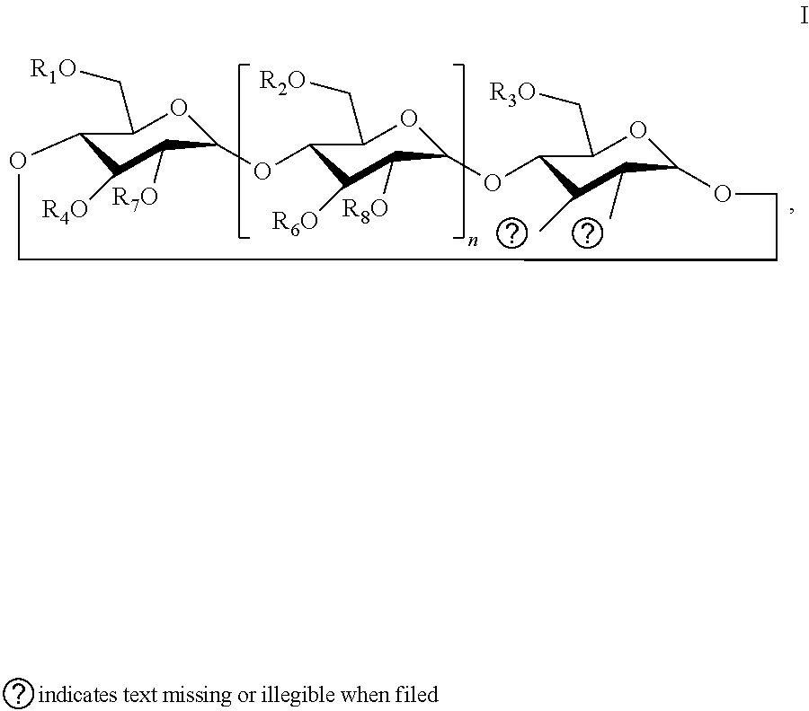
C12C([R4O])C([R7O])C(OC1C[R1O])OC1C([R6O])C([R8O])C(OC1C[R2O])OC1C(C)C(C)C(OC1C[R3O])OCCCO2
